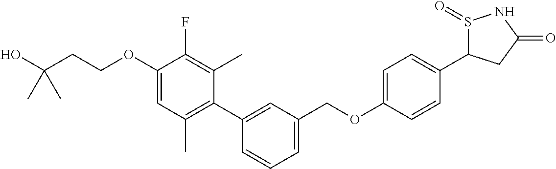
C1(OCCC(O)(C)C)=CC(C)=C(C2=CC(COC3=CC=C(C4S(=O)NC(=O)C4)C=C3)=CC=C2)C(C)=C1F
